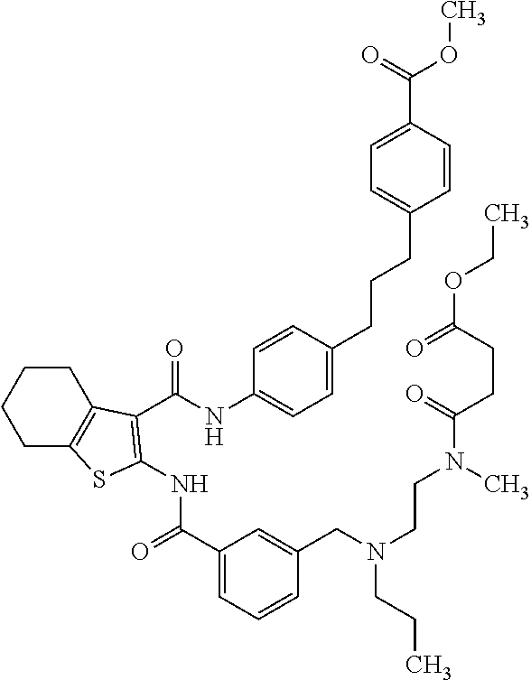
C1CC2=C(CC1)SC(NC(=O)C1=CC=CC(CN(CCC)CCN(C(=O)CCC(=O)OCC)C)=C1)=C2C(NC1=CC=C(CCCC2=CC=C(C(=O)OC)C=C2)C=C1)=O
